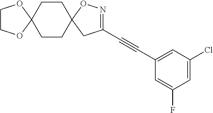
C12(CCC3(CC1)CC(C#CC1=CC(Cl)=CC(F)=C1)=NO3)OCCO2
